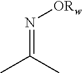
N(=C(C)C)[ORw]
